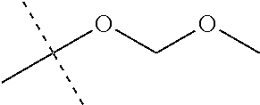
C(OCOC)(C)(C)C
